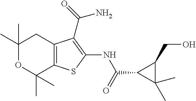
C1(C)(C)OC(C)(C)C2=C(C1)C(C(N)=O)=C(NC(=O)C1C(C)(C)C1CO)S2
